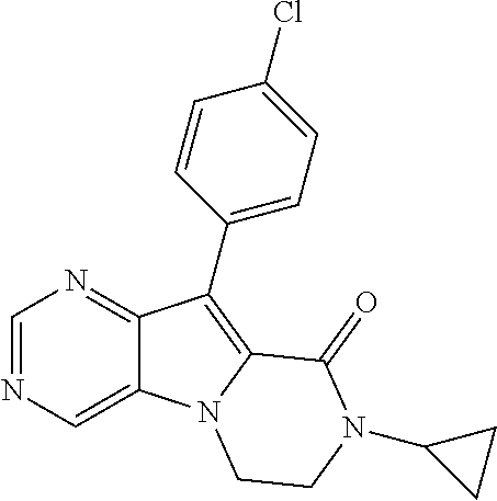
N1=C2C(=CN=C1)N1C(=C2C2=CC=C(Cl)C=C2)C(=O)N(C2CC2)CC1
